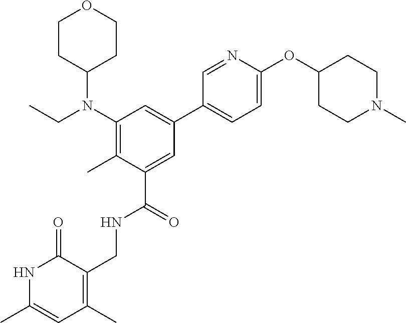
N1C(C)=CC(C)=C(CNC(C2=CC(C3=CC=C(OC4CCN(C)CC4)N=C3)=CC(N(CC)C3CCOCC3)=C2C)=O)C1=O
